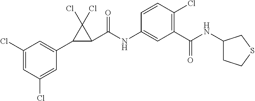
C1(Cl)=CC(Cl)=CC(C2C(C(NC3=CC(C(NC4CCSC4)=O)=C(Cl)C=C3)=O)C2(Cl)Cl)=C1
